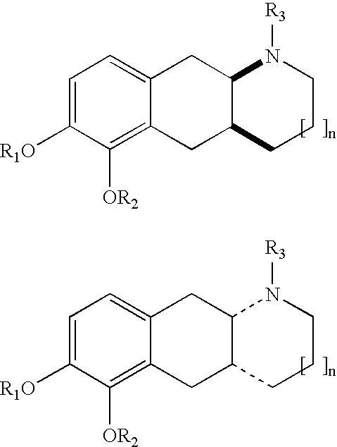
C1=C([R1O])C([OR2])=C2C(=C1)CC1C(C2)CCCN1[R3].C1=C([R1O])C([OR2])=C2C(=C1)CC1C(C2)CCCN1[R3]
